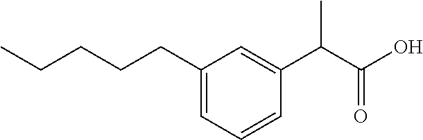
C1(CCCCC)=CC=CC(C(C(O)=O)C)=C1
